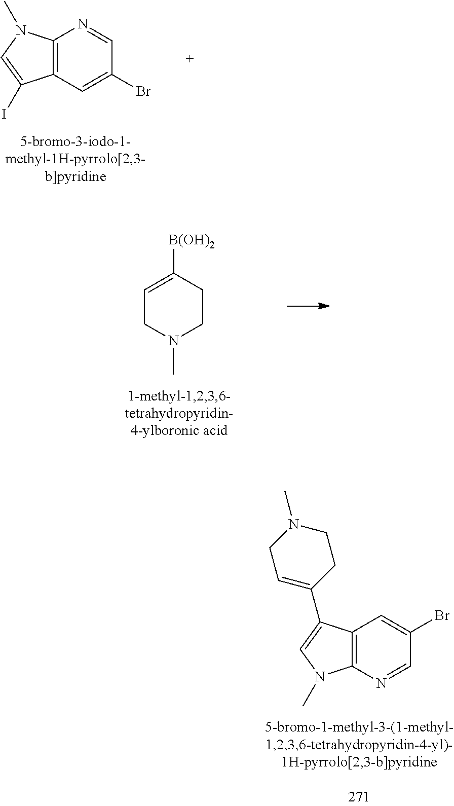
C12=C(N=CC(Br)=C1)N(C)C=C2C1=CCN(C)CC1.C12=C(C=C(Br)C=N1)C(I)=CN2C.C1=C([B(OH)2])CCN(C)C1
